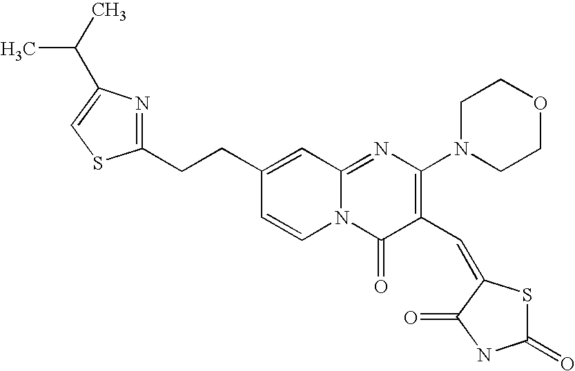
C1(CCC2=CC3=NC(N4CCOCC4)=C(C=C4SC(=O)NC4=O)C(=O)N3C=C2)=NC(C(C)C)=CS1
